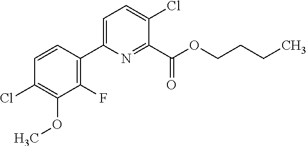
COC1=C(Cl)C=CC(C2=CC=C(Cl)C(C(OCCCC)=O)=N2)=C1F
